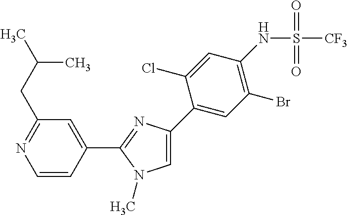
C1=CC(C2=NC(C3=CC(Br)=C(NS(=O)(=O)[CF3])C=C3Cl)=CN2C)=CC(CC(C)C)=N1
